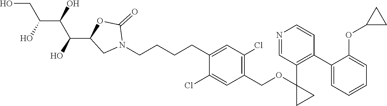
C(CCCN1C(=O)OC(C(C(C(CO)O)O)O)C1)C1=CC(Cl)=C(COC2(C3=C(C4=CC=CC=C4OC4CC4)C=CN=C3)CC2)C=C1Cl
